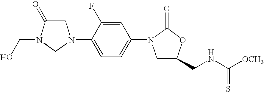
C1C(=O)N(CO)CN1C1=CC=C(N2CC(CNC([OCH3])=S)OC2=O)C=C1F
